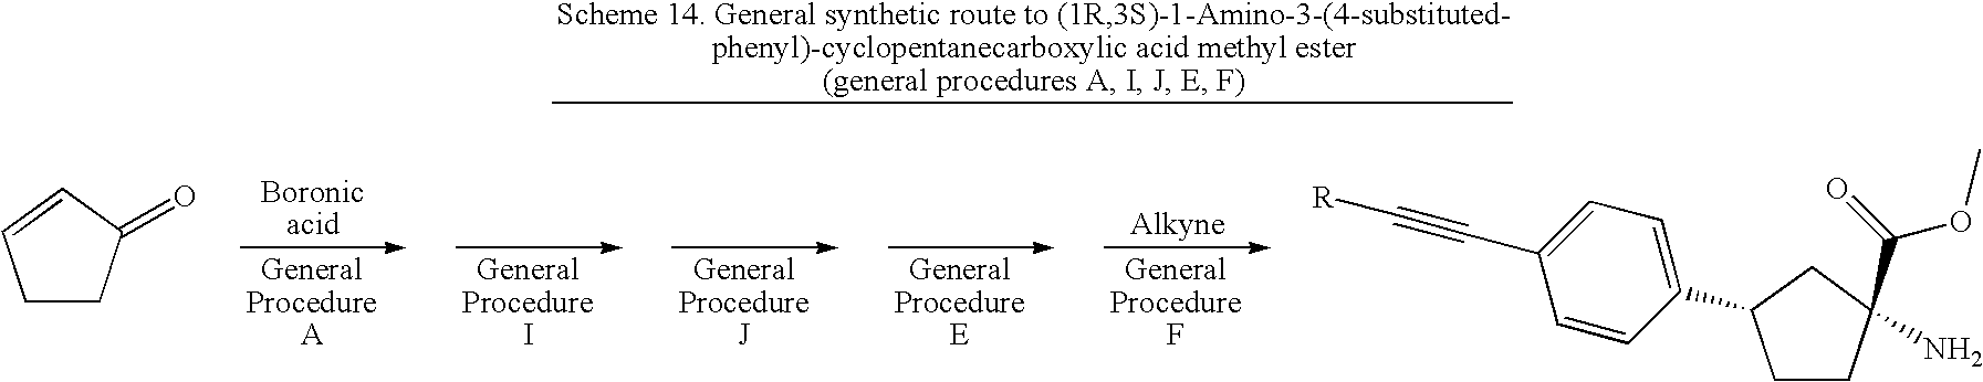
C1CC(=O)C=C1.C1CC(N)(C(=O)OC)CC1C1=CC=C(C#C[R])C=C1
